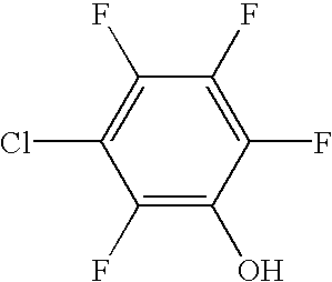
C1(F)=C(O)C(F)=C(F)C(F)=C1Cl
